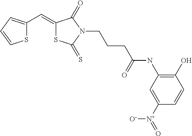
S1C(C=C2SC(=S)N(CCCC(NC3=C(O)C=CC([N+](=O)[O-])=C3)=O)C2=O)=CC=C1
